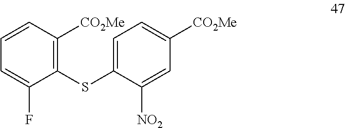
C1(SC2=CC=C([CO2Me])C=C2[NO2])=C([CO2Me])C=CC=C1F
